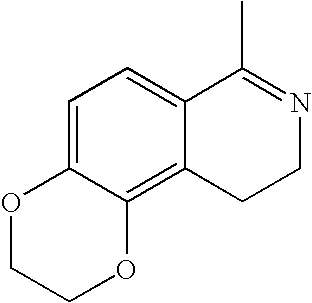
C1=C2C(=C3C(=C1)C(C)=NCC3)OCCO2
